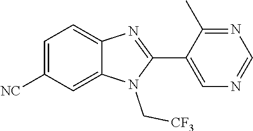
C1=C([NC])C=C2C(=C1)N=C(C1=CN=CN=C1C)N2C[CF3]
